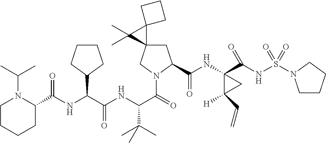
C1C2(CN(C(=O)C(NC(C(NC(C3N(C(C)C)CCCC3)=O)C3CCCC3)=O)C(C)(C)C)C1C(NC1(C(NS(=O)(=O)N3CCCC3)=O)C([H])(C=C)C1)=O)C1(C2(C)C)CCC1
